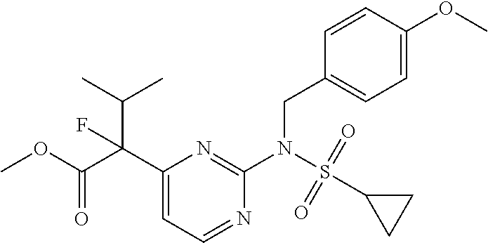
C1(C(C(OC)=O)(C(C)C)F)=CC=NC(N(S(C2CC2)(=O)=O)CC2=CC=C(OC)C=C2)=N1
